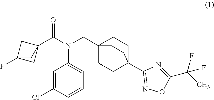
C1=C(Cl)C=CC=C1N(CC12CCC(C3=NOC(C(C)(F)F)=N3)(CC1)CC2)C(C12CC(F)(C1)C2)=O
